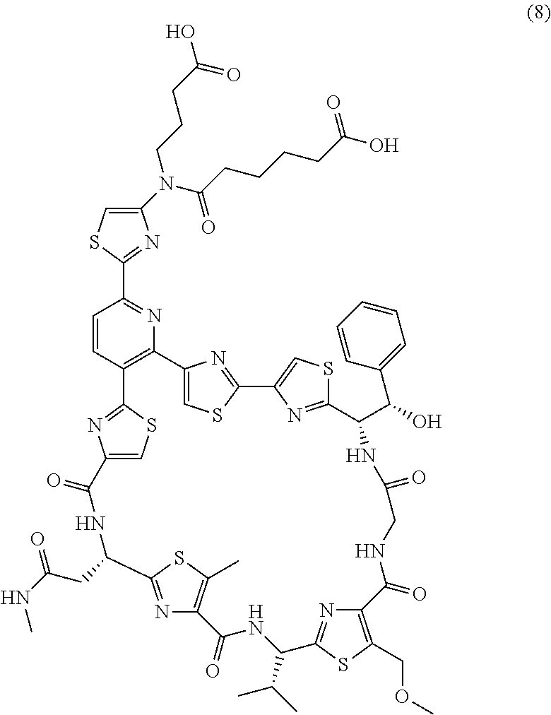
C12=CSC(=N1)C1=CSC(=N1)C(C(O)C1=CC=CC=C1)NC(=O)CNC(=O)C1=C(COC)SC(=N1)C(C(C)C)NC(=O)C1=C(C)SC(=N1)C(CC(NC)=O)NC(=O)C1=CSC(=N1)C1=C2N=C(C2=NC(N(C(CCCCC(O)=O)=O)CCCC(O)=O)=CS2)C=C1
